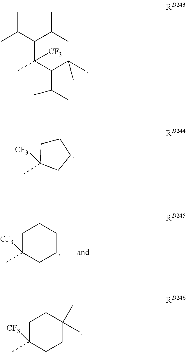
C(C)(C(C(C)C)C(C(C(C)C)C(C)C)([CF3])C)C.C1CC(C)([CF3])CC1.C1C([CF3])(C)CCCC1.C1C([CF3])(C)CCC(C)(C)C1
